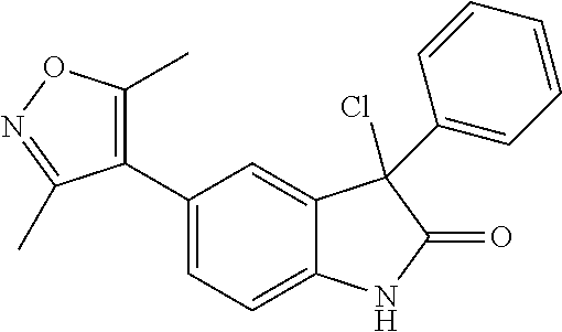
C1(C2=CC=C3C(=C2)C(Cl)(C2=CC=CC=C2)C(=O)N3)=C(C)ON=C1C
